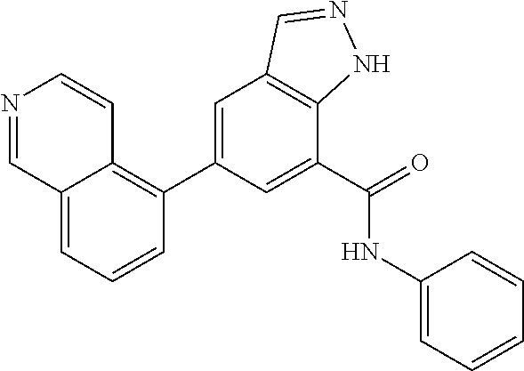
C1=C(C2=C3C(=CC=C2)C=NC=C3)C=C(C(=O)NC2=CC=CC=C2)C2=C1C=NN2
